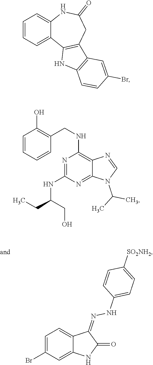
C1=C(Br)C=C2C(=C1)C(=NNC1=CC=C([SO2NH2])C=C1)C(=O)N2.C1=CC=C2C(=C1)NC(=O)CC1=C2NC2=C1C=C(Br)C=C2.C1=CC=CC(CNC2=C3C(=NC(NC(CO)CC)=N2)N(C(C)C)C=N3)=C1O
